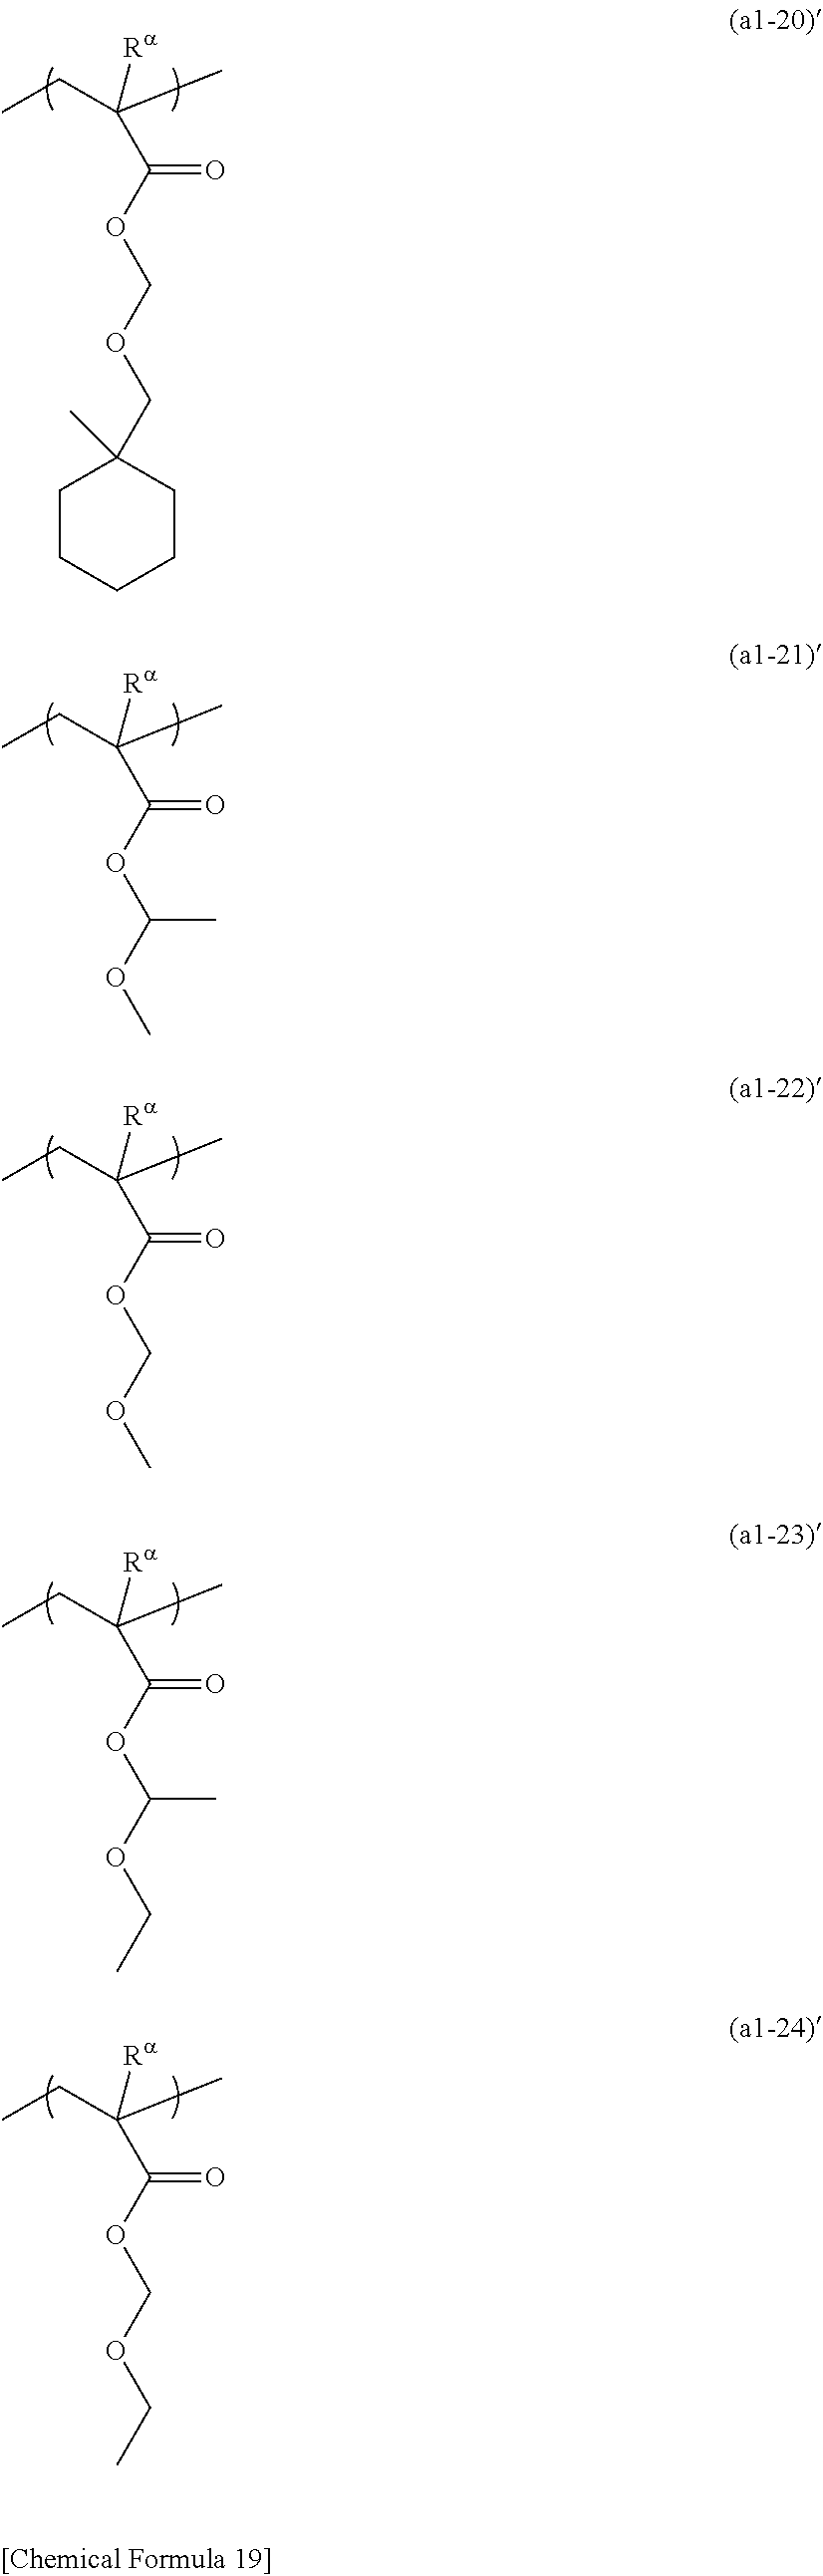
CCC(C)([Ra])C(OCOCC1(C)CCCCC1)=O.CCC(C)([Ra])C(OC(OC)C)=O.CCC(C)([Ra])C(OCOC)=O.CCC(C)([Ra])C(OC(OCC)C)=O.CCC(C)([Ra])C(OCOCC)=O
